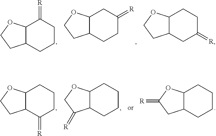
C12C(CCCC1=[R])CCO2.C12C(CC(=[R])CC1)CCO2.C12C(CCC(=[R])C1)CCO2.C12C(C(=[R])CCC1)CCO2.C12C(CCCC1)C(=[R])CO2.C12C(CCCC1)CC(=[R])O2
